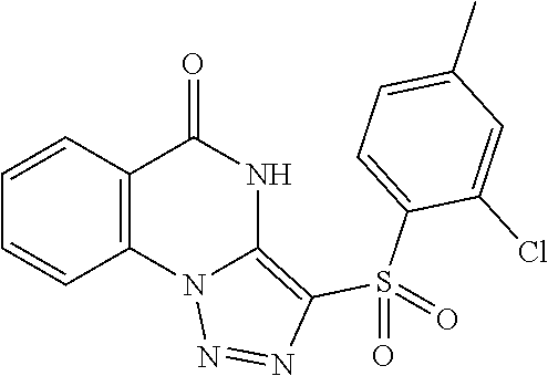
C1=CC2=C(C=C1)C(=O)NC1=C(S(C3=CC=C(C)C=C3Cl)(=O)=O)N=NN21
